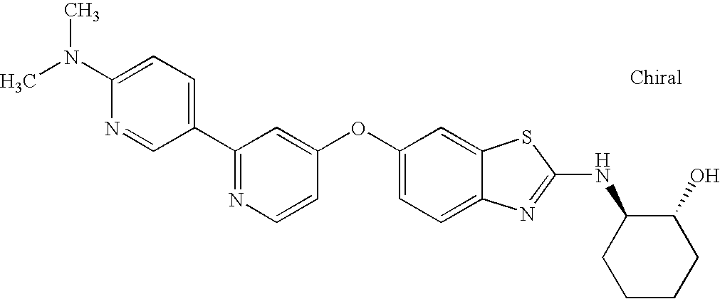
N1=C(C2=CC=C(N(C)C)N=C2)C=C(OC2=CC=C3C(=C2)SC(NC2CCCCC2O)=N3)C=C1
